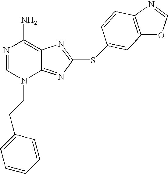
N1=CN(CCC2=CC=CC=C2)C2=NC(SC3=CC4=C(C=C3)N=CO4)=NC2=C1N
